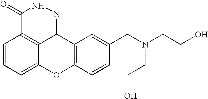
C1=CC=C2C3=C1C(=O)NN=C3C1=C(O2)C=CC(CN(CC)CCO)=C1.O
